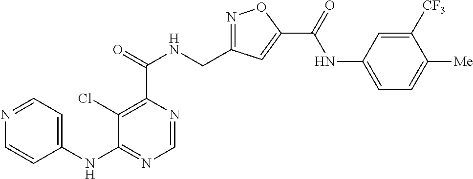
C1=NC(C(=O)NCC2=NOC(C(=O)NC3=CC=C([Me])C([CF3])=C3)=C2)=C(Cl)C(NC2=CC=NC=C2)=N1
